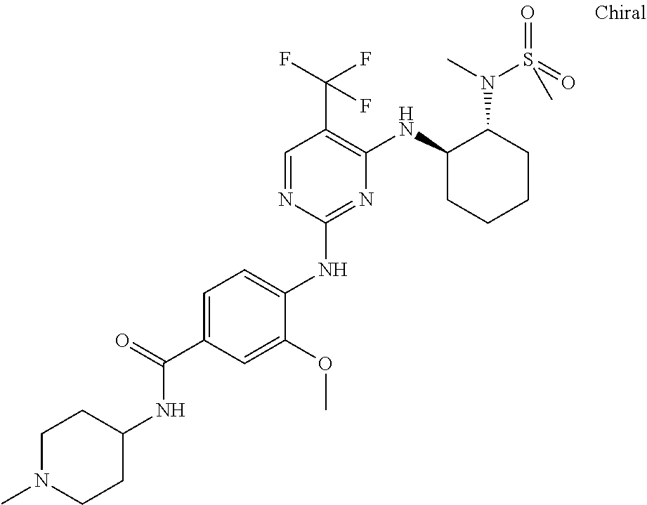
C1(NC2=CC=C(C(=O)NC3CCN(C)CC3)C=C2OC)=NC(NC2CCCCC2N(S(=O)(=O)C)C)=C(C(F)(F)F)C=N1
